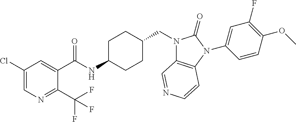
C1(Cl)=CN=C(C(F)(F)F)C(C(NC2CCC(CN3C4=C(N(C5=CC(F)=C(OC)C=C5)C3=O)C=CN=C4)CC2)=O)=C1
